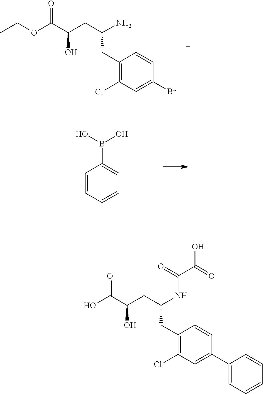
CCOC(C(CC(N)CC1=C(Cl)C=C(Br)C=C1)O)=O.C1=CC=CC=C1B(O)O.OC(C(CC(NC(C(O)=O)=O)CC1=C(Cl)C=C(C2=CC=CC=C2)C=C1)O)=O
